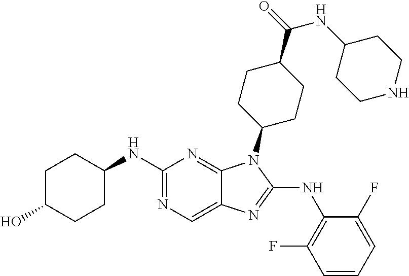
N1=C(NC2CCC(O)CC2)N=C2C(=C1)N=C(NC1=C(F)C=CC=C1F)N2C1CCC(C(NC2CCNCC2)=O)CC1
